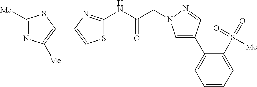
C1([Me])=NC([Me])=C(C2=CSC(NC(CN3C=C(C4=CC=CC=C4S(=O)(=O)[Me])C=N3)=O)=N2)S1
